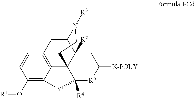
C1=CC2=C3C(=C1O[R1])[Y1]C1([R4])C34C([R2])(C(C2)N([R3])CC4)CC([X-POLY])[R5]1
